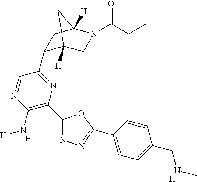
C1(C2=NC(C3=NN=C(C4=CC=C(CNC)C=C4)O3)=C(N[H])N=C2)C2([H])CN(C(CC)=O)C([H])(C1)C2.[H].[H]
